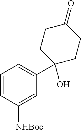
C1=CC([NHBoc])=CC(C2(O)CCC(=O)CC2)=C1
